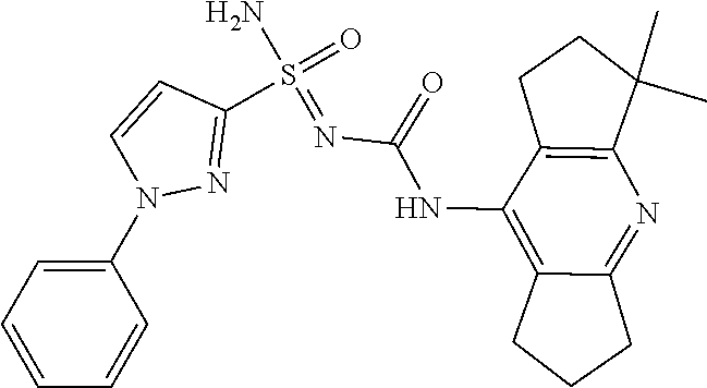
C1(S(=O)(N)=NC(NC2=C3C(=NC4=C2CCC4(C)C)CCC3)=O)=NN(C2=CC=CC=C2)C=C1
